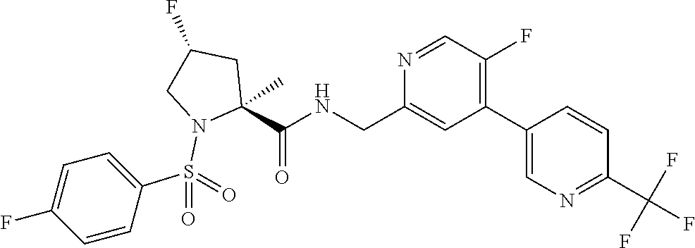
N1=CC(F)=C(C2=CN=C(C(F)(F)F)C=C2)C=C1CNC(C1(C)N(S(C2=CC=C(F)C=C2)(=O)=O)CC(F)C1)=O
